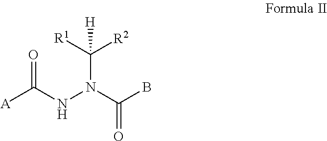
[A]C(NN(C(B)=O)C([R1])([R2])[H])=O
